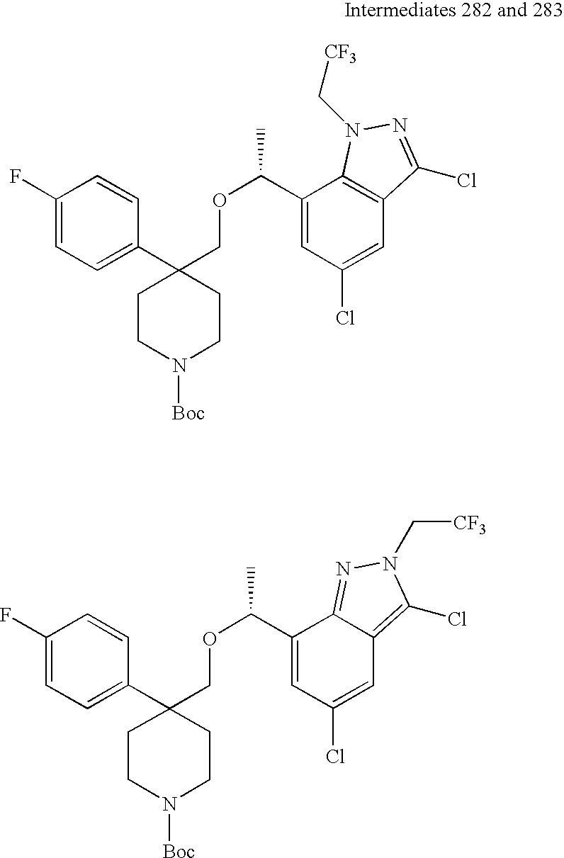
C1(C2(COC(C)C3=CC(Cl)=CC4=C3N(C[CF3])N=C4Cl)CCN([Boc])CC2)=CC=C(F)C=C1.C1(C2(COC(C)C3=CC(Cl)=CC4=C(Cl)N(C[CF3])N=C34)CCN([Boc])CC2)=CC=C(F)C=C1
